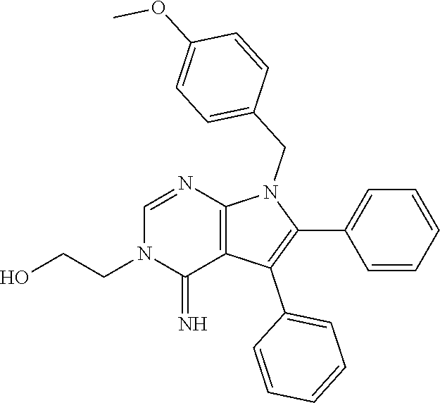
C1(C2=CC=CC=C2)=C(C2=CC=CC=C2)C2=C(N1CC1=CC=C(OC)C=C1)N=CN(CCO)C2=N
